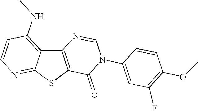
C12=C(SC3=NC=CC(NC)=C13)C(=O)N(C1=CC(F)=C(OC)C=C1)C=N2
